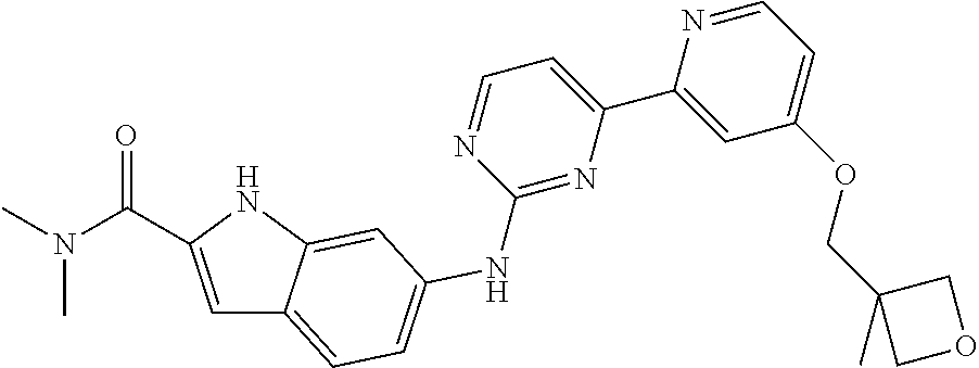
C1=C(C(N(C)C)=O)NC2=CC(NC3=NC(C4=CC(OCC5(C)COC5)=CC=N4)=CC=N3)=CC=C12
